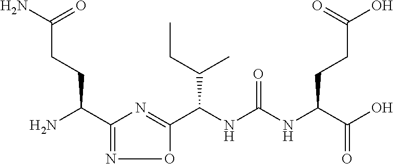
C(NC(NC(C(O)=O)CCC(O)=O)=O)(C(CC)C)C1=NC(C(N)CCC(N)=O)=NO1
